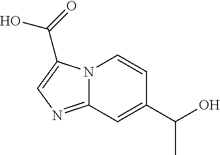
N12C(=NC=C1C(=O)O)C=C(C(O)C)C=C2
